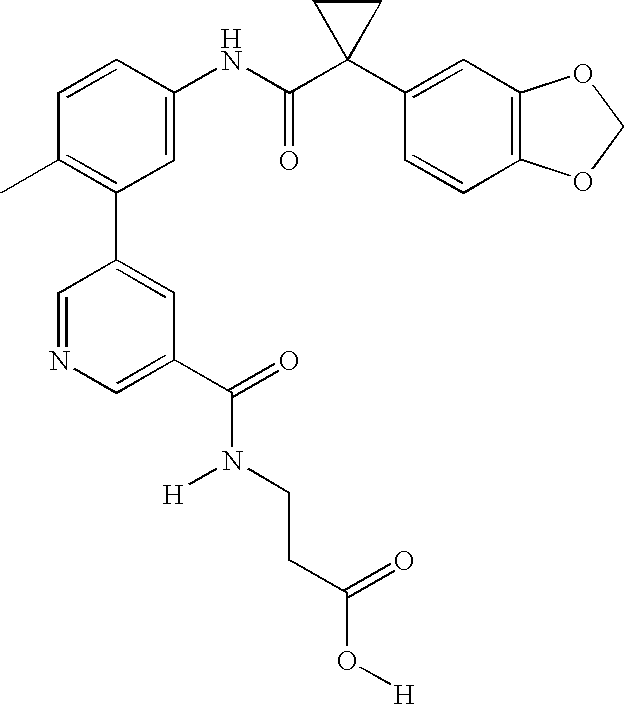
C1(C2=C(C)C=CC(NC(C3(C4=CC5=C(C=C4)OCO5)CC3)=O)=C2)=CC(C(=O)N(CCC(O[H])=O)[H])=CN=C1
